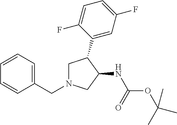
C1=CC=C(CN2CC(C3=CC(F)=CC=C3F)C(NC(=O)OC(C)(C)C)C2)C=C1
